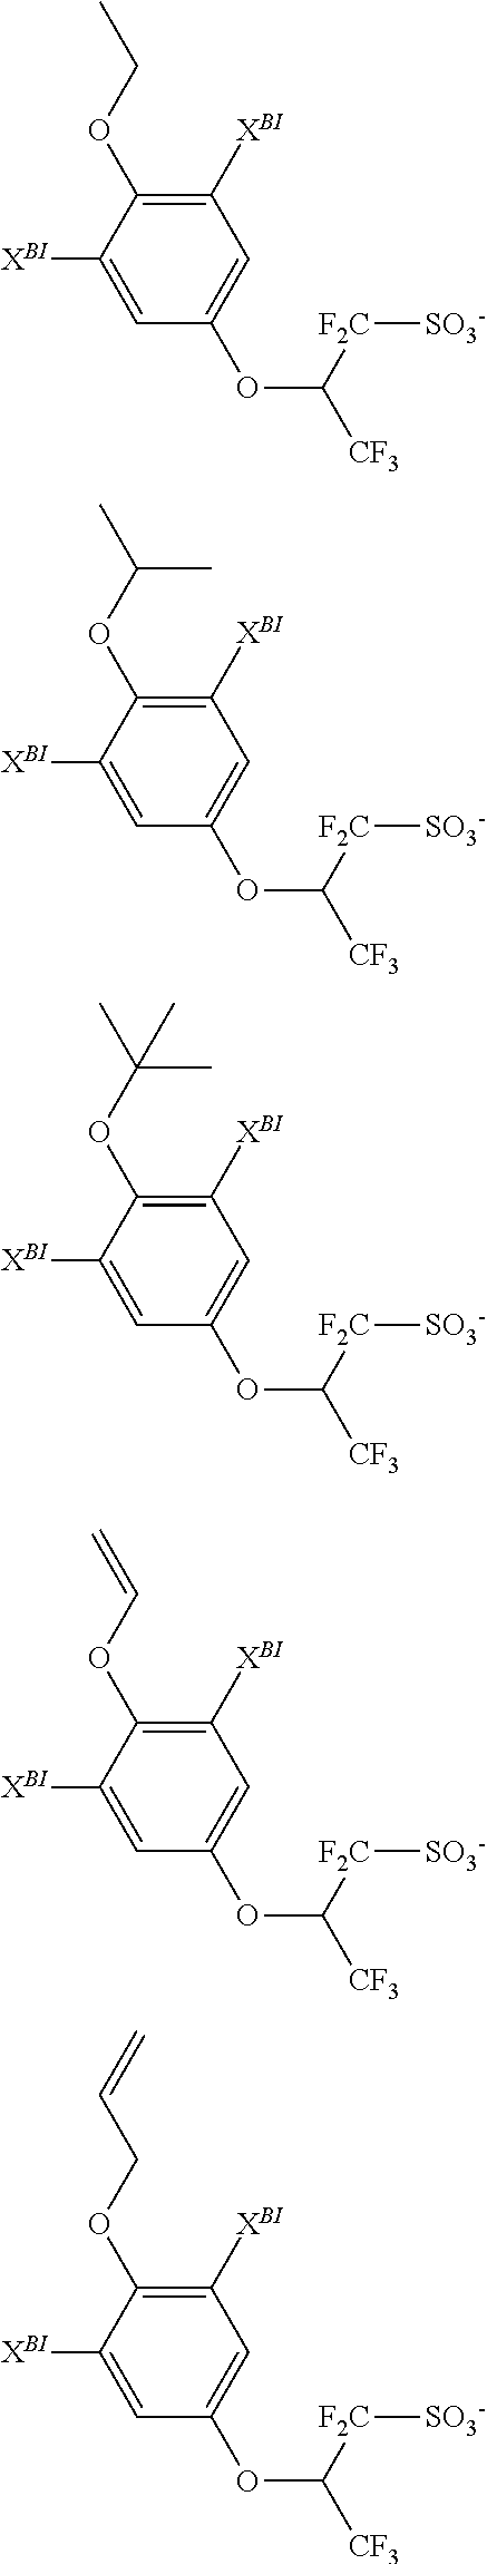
C1([XBI])=C(OCC)C([XBI])=CC(OC([CF3])[F2C][SO3-])=C1.C1([XBI])=C(OC(C)C)C([XBI])=CC(OC([CF3])[F2C][SO3-])=C1.C1([XBI])=C(OC(C)(C)C)C([XBI])=CC(OC([CF3])[F2C][SO3-])=C1.C1([XBI])=C(OC=C)C([XBI])=CC(OC([CF3])[F2C][SO3-])=C1.C1([XBI])=C(OCC=C)C([XBI])=CC(OC([CF3])[F2C][SO3-])=C1
